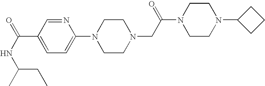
N1=CC(C(NC(C)CC)=O)=CC=C1N1CCN(CC(N2CCN(C3CCC3)CC2)=O)CC1
